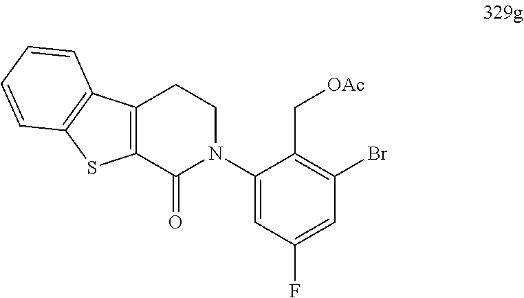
C12=C(C3=C(S1)C=CC=C3)CCN(C1=CC(F)=CC(Br)=C1C[OAc])C2=O
